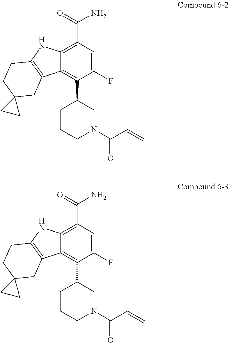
C12=C(C(=O)N)C=C(F)C(C3CCCN(C(C=C)=O)C3)=C1C1=C(N2)CCC2(C1)CC2.C12=C(C(=O)N)C=C(F)C(C3CCCN(C(C=C)=O)C3)=C1C1=C(N2)CCC2(C1)CC2
